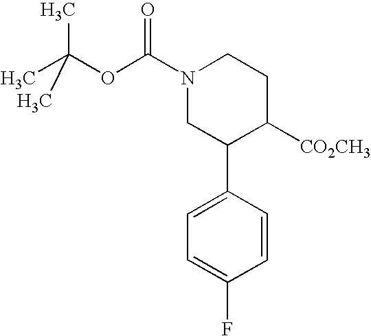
N1(C(OC(C)(C)C)=O)CC(C2=CC=C(F)C=C2)C([CO2CH3])CC1
